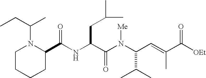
N(C(C(N(C(C(C)C)C=C(C)C([OEt])=O)[Me])=O)CC(C)C)C(C1N(C(C)CC)CCCC1)=O
